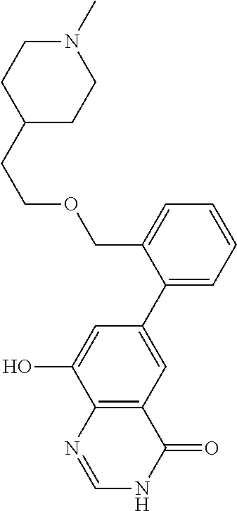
N1(C)CCC(CCOCC2=CC=CC=C2C2=CC3=C(C(O)=C2)N=CNC3=O)CC1
